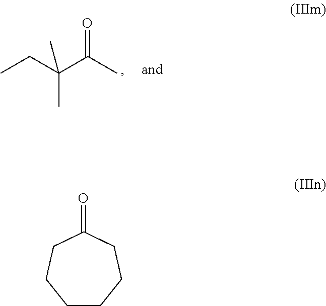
CCC(C(C)=O)(C)C.C1CCCC(=O)CC1
